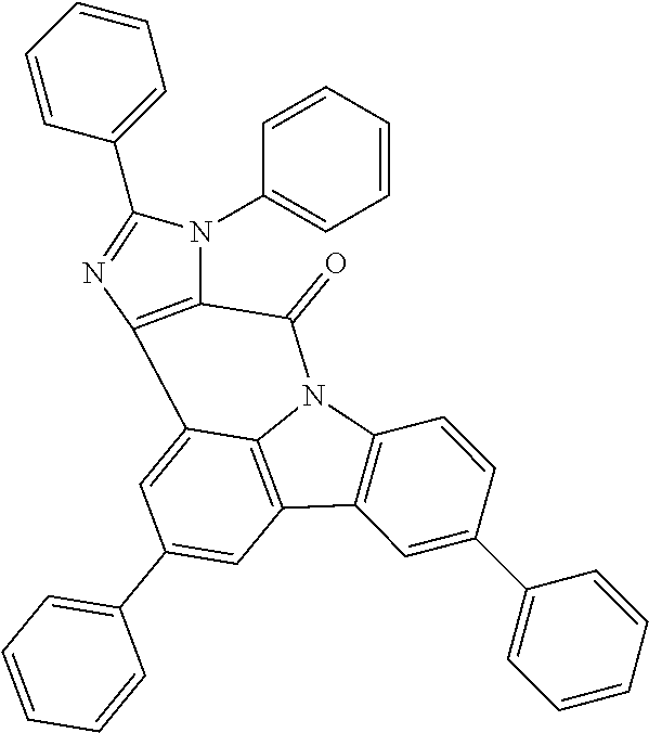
C1(C2=CC=CC=C2)=CC2=C3C(=C1)C1=C(C(=O)N3C3=C2C=C(C2=CC=CC=C2)C=C3)N(C2=CC=CC=C2)C(C2=CC=CC=C2)=N1
